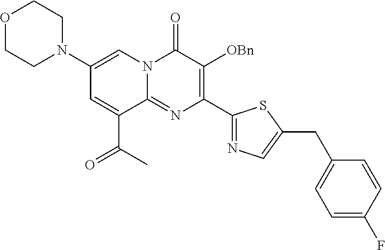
C1(N2CCOCC2)=CN2C(=NC(C3=NC=C(CC4=CC=C(F)C=C4)S3)=C([OBn])C2=O)C(C(=O)C)=C1
